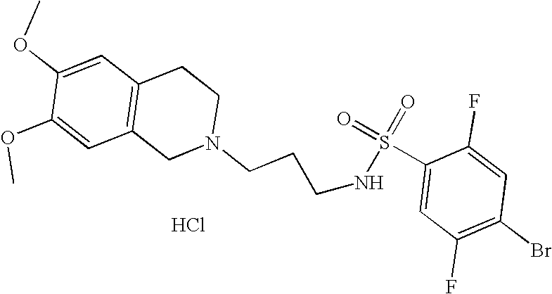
S(=O)(=O)(NCCCN1CC2=C(C=C(OC)C(OC)=C2)CC1)C1=CC(F)=C(Br)C=C1F.Cl
